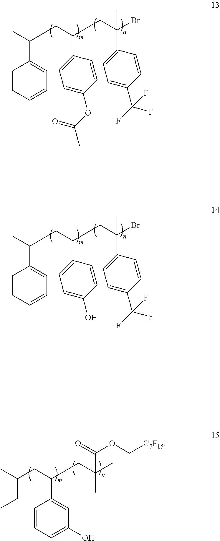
C1(C(CC(C)C2=CC=CC=C2)CC(Br)(C2=CC=C(C(F)(F)F)C=C2)C)=CC=C(OC(C)=O)C=C1.C1(C(CC(C)C2=CC=CC=C2)CC(Br)(C2=CC=C(C(F)(F)F)C=C2)C)=CC=C(O)C=C1.C1(O)=CC=CC(C(CC(C)CC)CC(C)(C)C(=O)OC[C7F15])=C1
